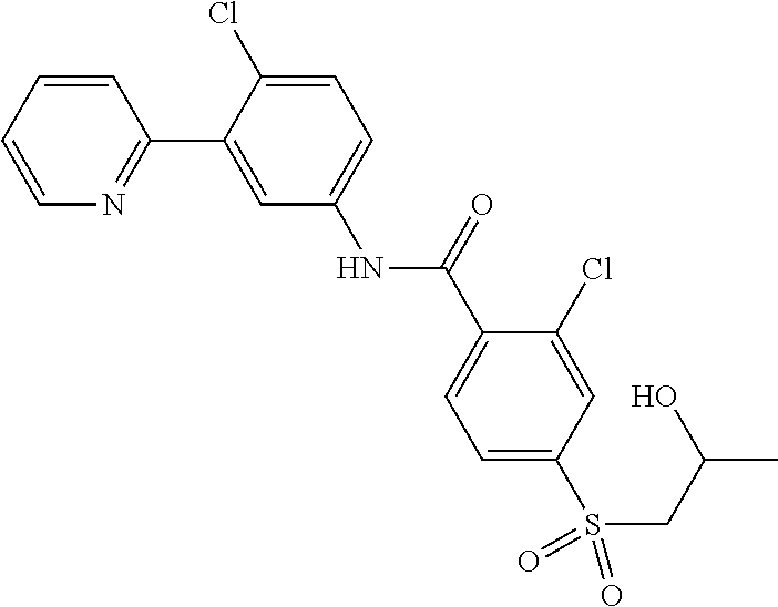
C1=CC=CN=C1C1=CC(NC(C2=CC=C(S(CC(C)O)(=O)=O)C=C2Cl)=O)=CC=C1Cl
